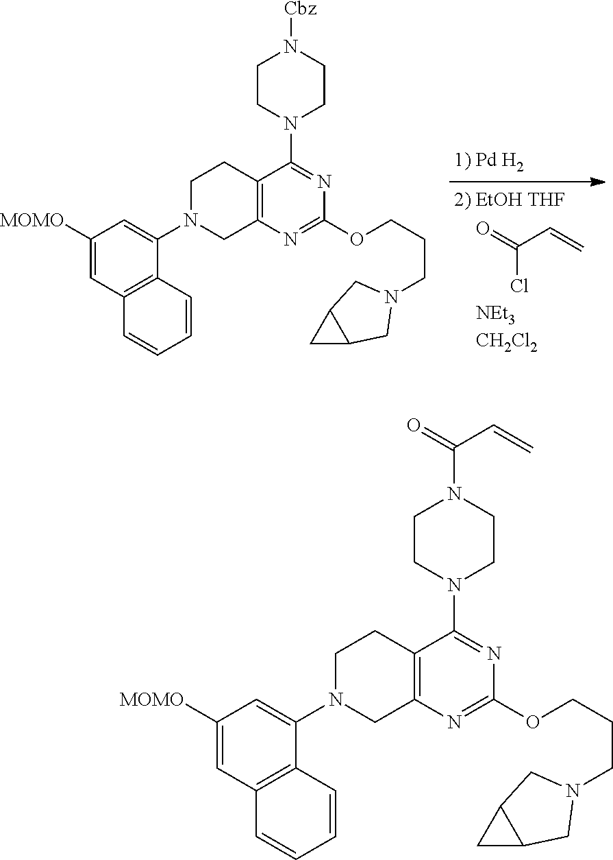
O=C(C=C)Cl.C1([MOMO])=CC2=C(C(N3CCC4=C(N=C(OCCCN5CC6C(C6)C5)N=C4N4CCN([Cbz])CC4)C3)=C1)C=CC=C2.C1([MOMO])=CC2=C(C(N3CCC4=C(N=C(OCCCN5CC6C(C6)C5)N=C4N4CCN(C(C=C)=O)CC4)C3)=C1)C=CC=C2
